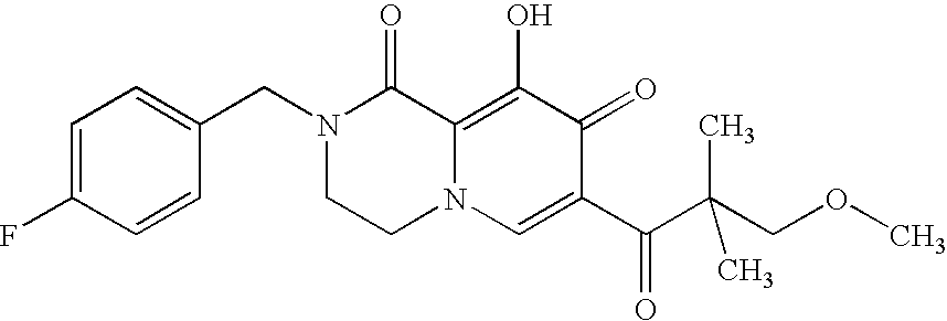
C1=C(CN2CCN3C(=C(O)C(=O)C(C(C(COC)(C)C)=O)=C3)C2=O)C=CC(F)=C1
